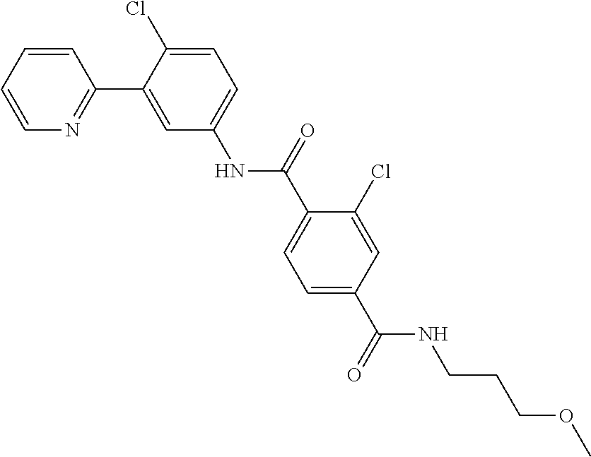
C1=CN=C(C2=CC(NC(C3=CC=C(C(NCCCOC)=O)C=C3Cl)=O)=CC=C2Cl)C=C1
